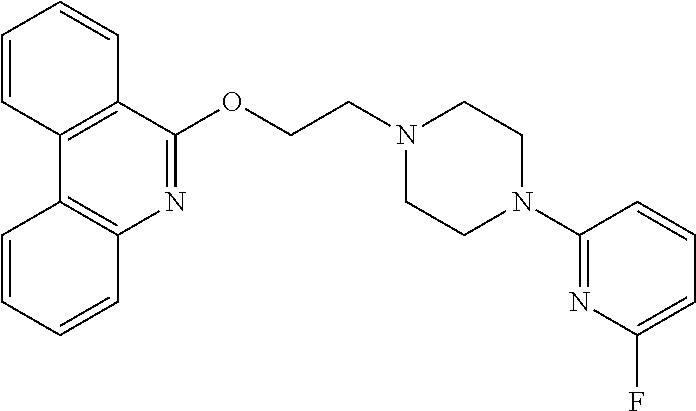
N1=C(OCCN2CCN(C3=NC(F)=CC=C3)CC2)C2=C(C3=C1C=CC=C3)C=CC=C2
